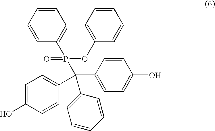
C1=CC=CC2=C1P(=O)(C(C1=CC=C(O)C=C1)(C1=CC=C(O)C=C1)C1=CC=CC=C1)OC1=C2C=CC=C1
